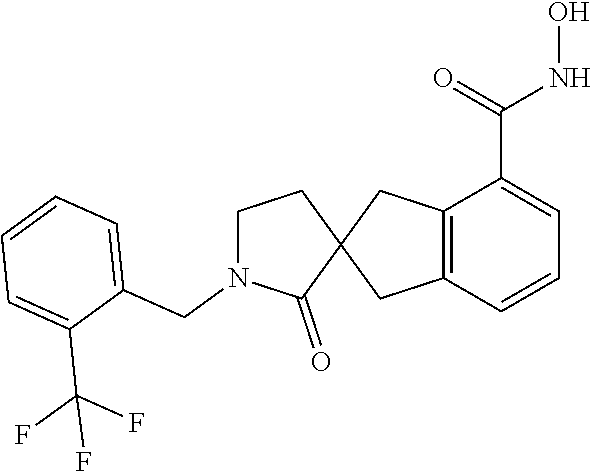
C12=C(C=CC=C1C(=O)NO)CC1(C2)CCN(CC2=CC=CC=C2C(F)(F)F)C1=O
